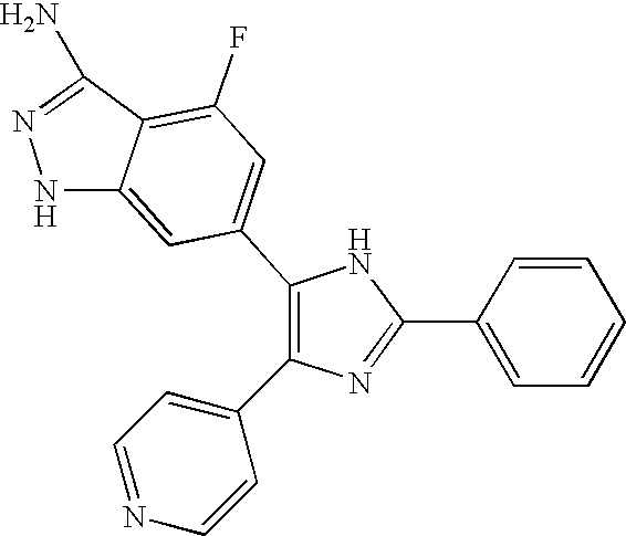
C1(C2=CC(F)=C3C(=C2)NN=C3N)=C(C2=CC=NC=C2)N=C(C2=CC=CC=C2)N1
